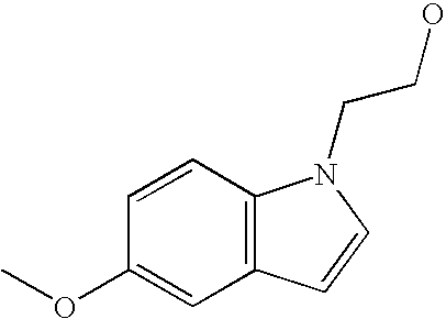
C12=C(C=CC(OC)=C1)N(CCO)C=C2
